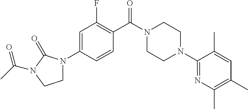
C1N(C2=CC(F)=C(C(N3CCN(C4=NC(C)=C(C)C=C4C)CC3)=O)C=C2)C(=O)N(C(C)=O)C1
